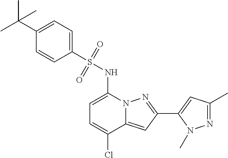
C1(C2=NN3C(=C2)C(Cl)=CC=C3NS(=O)(=O)C2=CC=C(C(C)(C)C)C=C2)=CC(C)=NN1C
